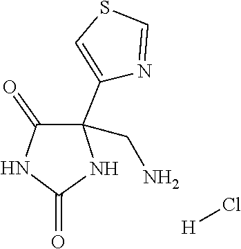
C1=C(C2(CN)C(=O)NC(=O)N2)N=CS1.[H]Cl
